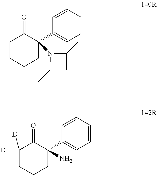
C1=CC=CC(C2(N3C(C)CC3C)C(=O)CCCC2)=C1.C1=CC=CC(C2(N)C(=O)C([D])([D])CCC2)=C1
